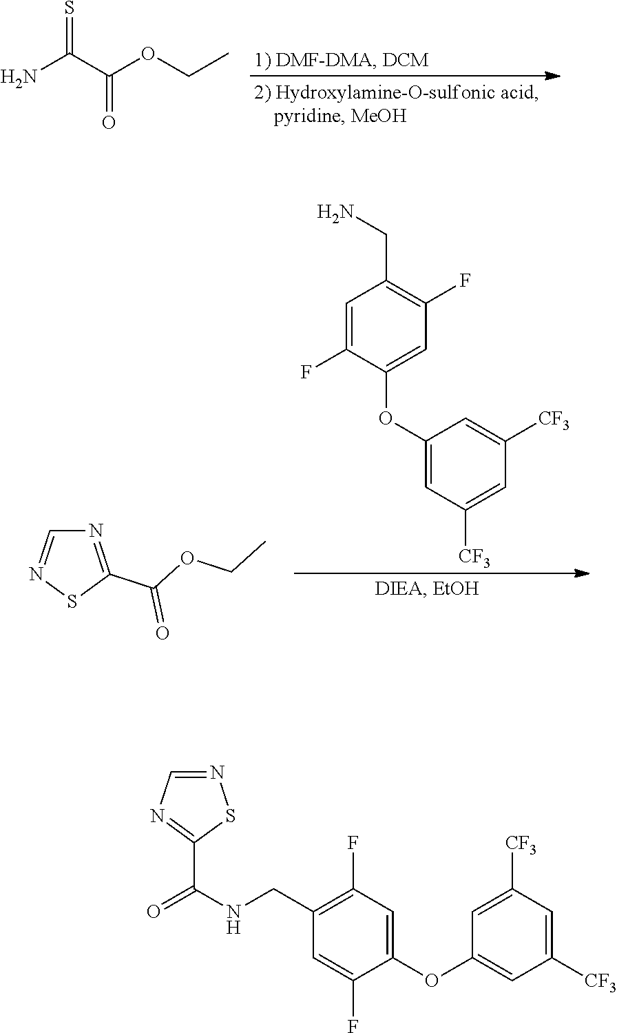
NC(C(OCC)=O)=S.C1=C(F)C(OC2=CC([CF3])=CC([CF3])=C2)=CC(F)=C1CN.N1=C(C(=O)OCC)SN=C1.C1=C([CF3])C=C([CF3])C=C1OC1=CC(F)=C(CNC(=O)C2=NC=NS2)C=C1F
